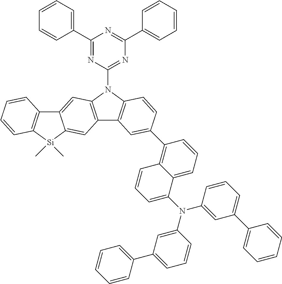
C1(C2=CC=CC=C2)=NC(N2C3=C(C4=C2C=C2C(=C4)[Si](C)(C)C4=C2C=CC=C4)C=C(C2=C4C(=CC=C2)C(N(C2=CC(C5=CC=CC=C5)=CC=C2)C2=CC(C5=CC=CC=C5)=CC=C2)=CC=C4)C=C3)=NC(C2=CC=CC=C2)=N1
